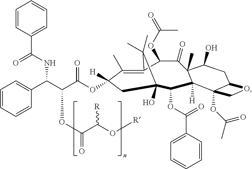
C1(C)=C2C(OC(=O)C)C(=O)C3(C)C([H])(C(OC(C4=CC=CC=C4)=O)C(O)(CC1([H])OC(C(C(C1=CC=CC=C1)NC(C1=CC=CC=C1)=O)OC(=O)C(O[R])[R])=O)C2(C)C)C1(OC(C)=O)C(CC3O)OC1
